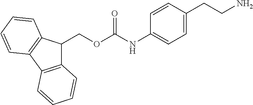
C1(COC(NC2=CC=C(CCN)C=C2)=O)C2=C(C3=C1C=CC=C3)C=CC=C2
